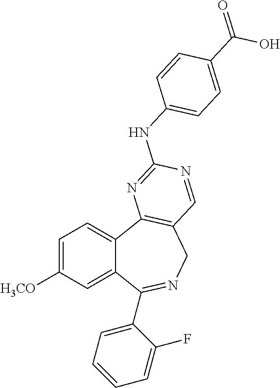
C1=C([H3CO])C=C2C(=C1)C1=C(CN=C2C2=CC=CC=C2F)C=NC(NC2=CC=C(C(O)=O)C=C2)=N1
